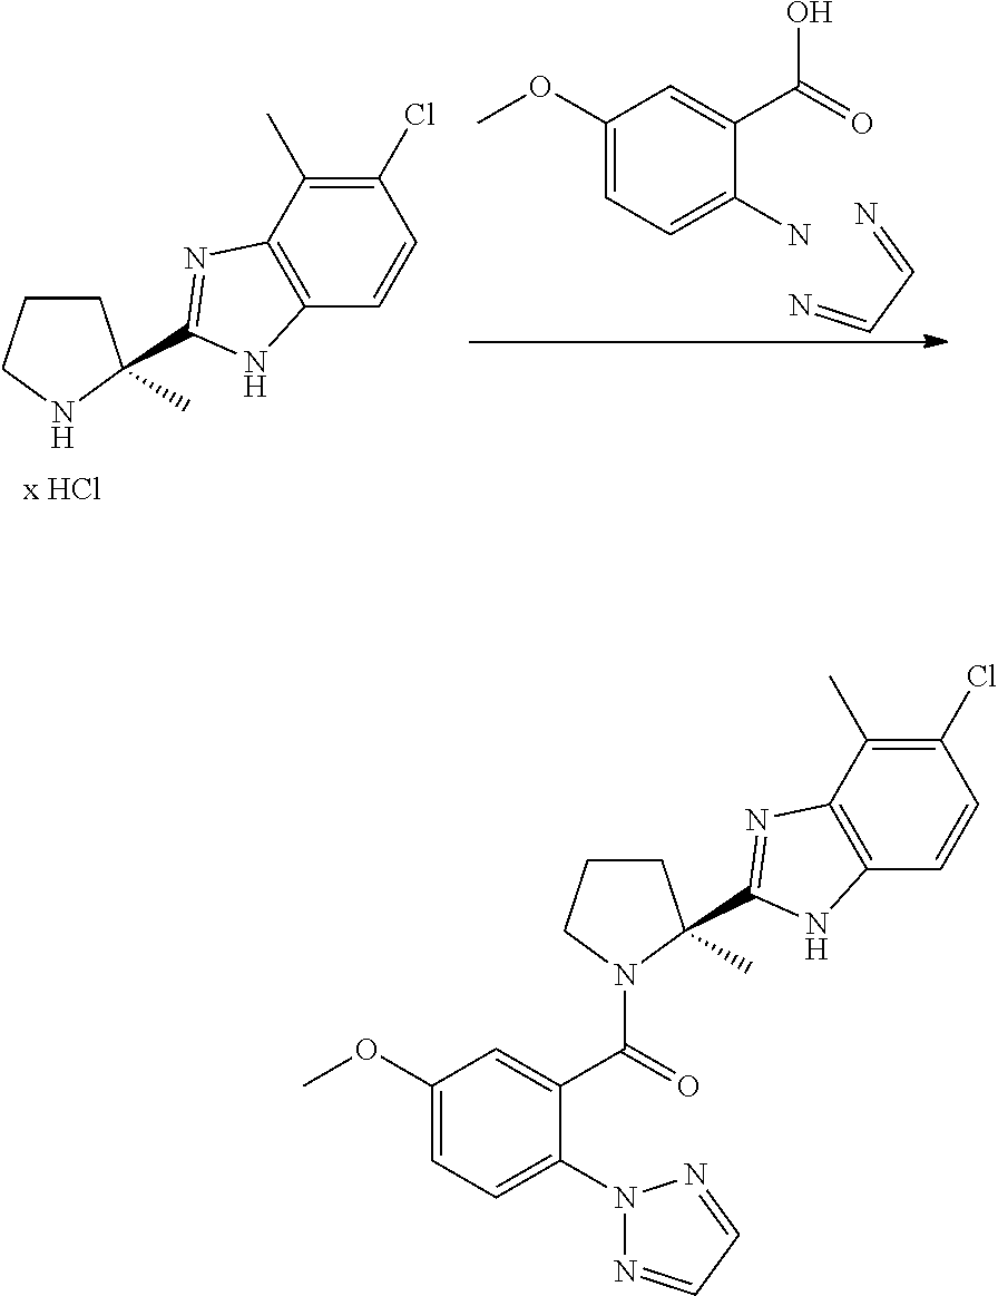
N=CC=N.C1(OC)=CC=C(N)C(C(O)=O)=C1.C1CCNC1(C1=NC2=C(C=CC(Cl)=C2C)N1)C.C1(OC)=CC=C(N2N=CC=N2)C(C(=O)N2CCCC2(C2=NC3=C(C=CC(Cl)=C3C)N2)C)=C1
